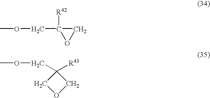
COCC1([R42])OC1.COCC1([R43])COC1
